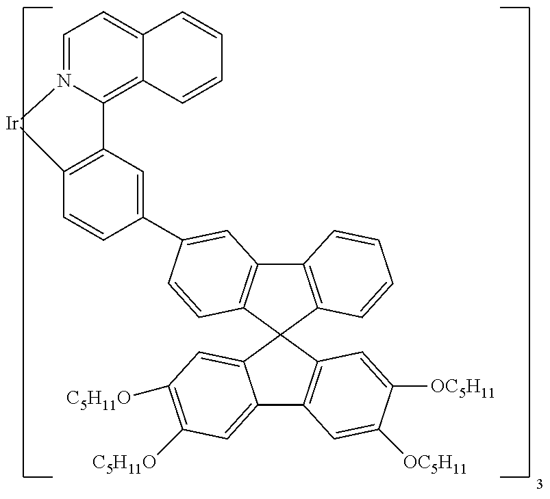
C1=N2C(=C3C(=C1)C=CC=C3)C1=C(C=CC(C3=CC4=C(C=C3)C3(C5=C4C=CC=C5)C4=C(C5=CC([C5H11O])=C([C5H11O])C=C53)C=C([OC5H11])C([OC5H11])=C4)=C1)[Ir]2
